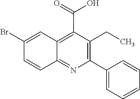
C1(Br)=CC2=C(C(=O)O)C(CC)=C(C3=CC=CC=C3)N=C2C=C1
